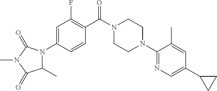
N1(C(C2=C(F)C=C(N3C(C)C(=O)N(C)C3=O)C=C2)=O)CCN(C2=NC=C(C3CC3)C=C2C)CC1
